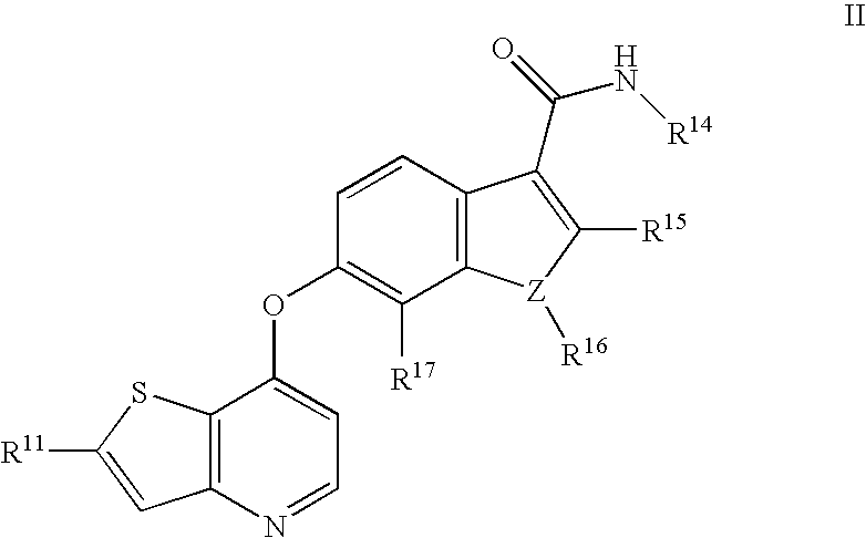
[R11]C1=CC2=C(S1)C(OC1=C([R17])C3=C(C=C1)C(C(=O)N[R14])=C([R15])[Z]3[R16])=CC=N2
